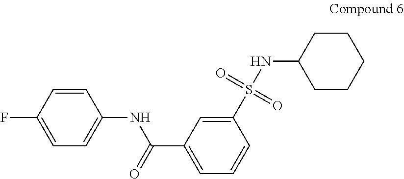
C1=C(F)C=CC(NC(C2=CC=CC(S(=O)(=O)NC3CCCCC3)=C2)=O)=C1
